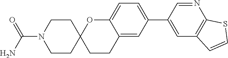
C12=CC(C3=CC4=C(N=C3)SC=C4)=CC=C1OC1(CC2)CCN(C(N)=O)CC1
